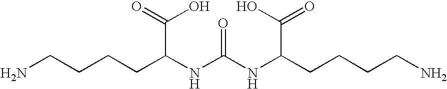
NCCCCC(NC(NC(CCCCN)C(O)=O)=O)C(=O)O
